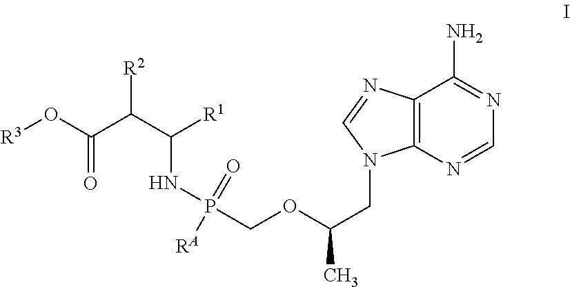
C12=C(N=CN=C1N)N(CC(OCP(NC(C(C(O[R3])=O)[R2])[R1])(=O)[RA])C)C=N2
